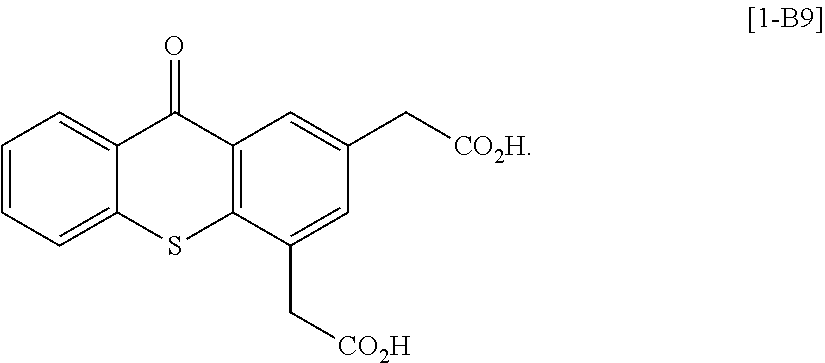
C1=CC=C2C(=C1)C(=O)C1=C(S2)C(C[CO2H])=CC(C[CO2H])=C1
